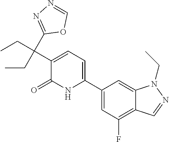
C1(C2=CC=C(C(CC)(C3=NN=CO3)CC)C(=O)N2)=CC(F)=C2C(=C1)N(CC)N=C2
